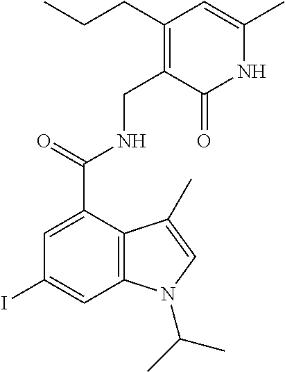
N1C(C)=CC(CCC)=C(CNC(C2=CC(I)=CC3=C2C(C)=CN3C(C)C)=O)C1=O
